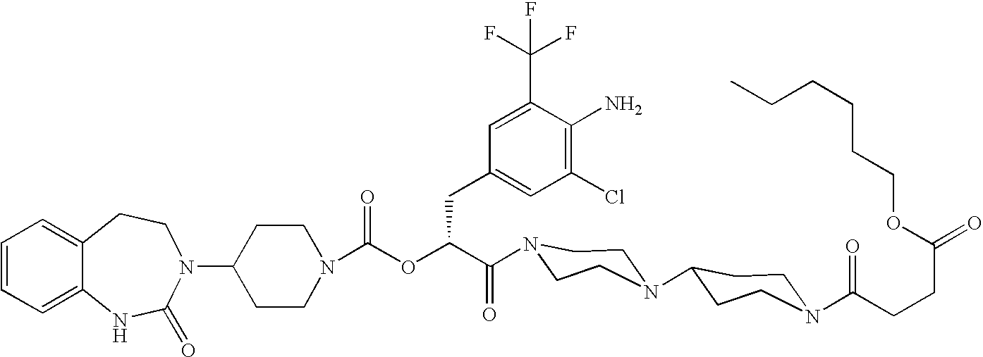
C12=CC=CC=C1NC(=O)N(C1CCN(C(OC(C(=O)N3CCN(C4CCN(C(CCC(=O)OCCCCCC)=O)CC4)CC3)CC3=CC(Cl)=C(N)C(C(F)(F)F)=C3)=O)CC1)CC2
